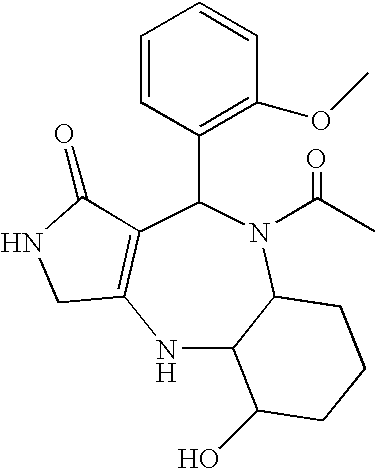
N1C2C(N(C(C)=O)C(C3=C(OC)C=CC=C3)C3=C1CNC3=O)CCCC2O
